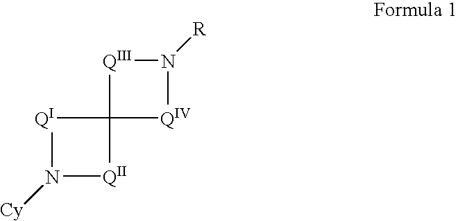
N1([Cy])[QII]C2([QI]1)[QIII]N([R])[QIV]2
